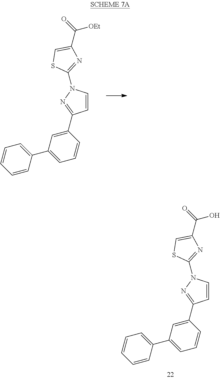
C1=CN(C2=NC(C(=O)[OEt])=CS2)N=C1C1=CC(C2=CC=CC=C2)=CC=C1.C1=CN(C2=NC(C(=O)O)=CS2)N=C1C1=CC(C2=CC=CC=C2)=CC=C1
